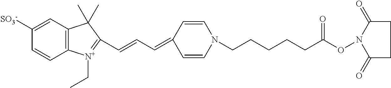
C1([SO3-])=CC2=C(C=C1)[N+](CC)=C(C=CC=C1C=CN(CCCCCC(=O)ON3C(=O)CCC3=O)C=C1)C2(C)C
